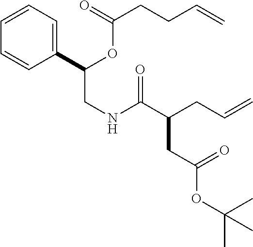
C1=CC=CC(C(OC(=O)CCC=C)CNC(C(CC=C)CC(=O)OC(C)(C)C)=O)=C1
